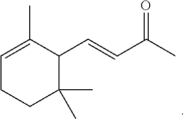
C1=C(C)C(C=CC(C)=O)C(C)(C)CC1
